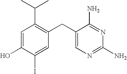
C1=C(O)C(I)=CC(CC2=CN=C(N)N=C2N)=C1C(C)C
